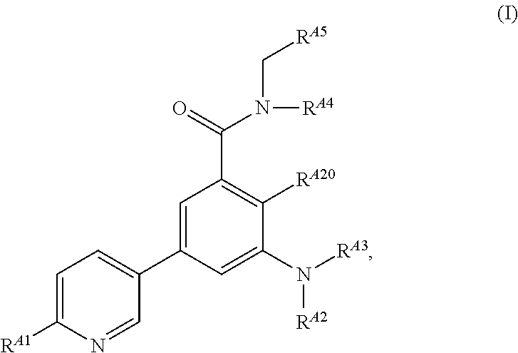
C1=C(C2=CC=C([RA1])N=C2)C=C(N([RA3])[RA2])C([RA20])=C1C(=O)N(C[RA5])[RA4]
